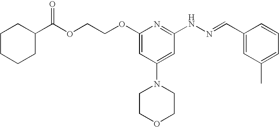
O(CCOC1=CC(N2CCOCC2)=CC(NN=CC2=CC(C)=CC=C2)=N1)C(C1CCCCC1)=O
